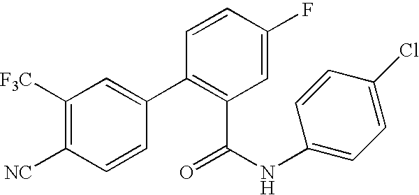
C1([F3C])=C([NC])C=CC(C2=C(C(NC3=CC=C(Cl)C=C3)=O)C=C(F)C=C2)=C1
